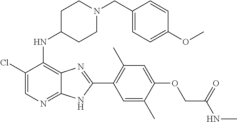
C1(Cl)=CN=C2C(=C1NC1CCN(CC3=CC=C(OC)C=C3)CC1)N=C(C1=C(C)C=C(OCC(NC)=O)C(C)=C1)N2
